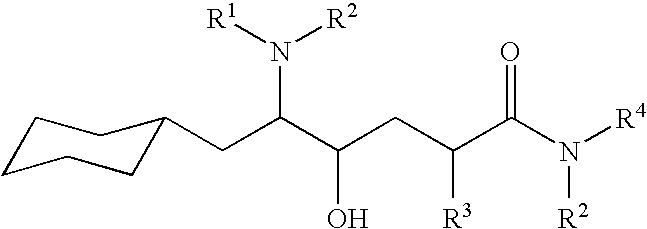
C(C(C(CC(C(N([R4])[R2])=O)[R3])O)N([R1])[R2])C1CCCCC1
